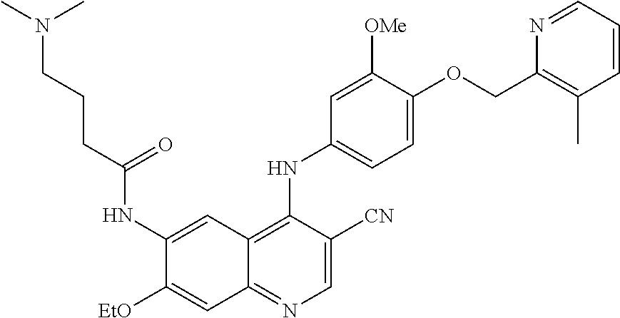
C1=C([CN])C(NC2=CC=C(OCC3=C(C)C=CC=N3)C([OMe])=C2)=C2C(=N1)C=C([EtO])C(NC(CCCN(C)C)=O)=C2
